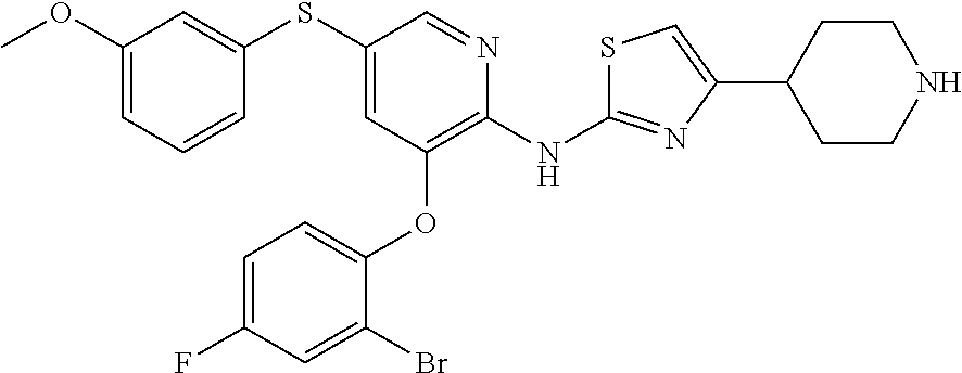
C1(OC)=CC=CC(SC2=CC(OC3=CC=C(F)C=C3Br)=C(NC3=NC(C4CCNCC4)=CS3)N=C2)=C1
